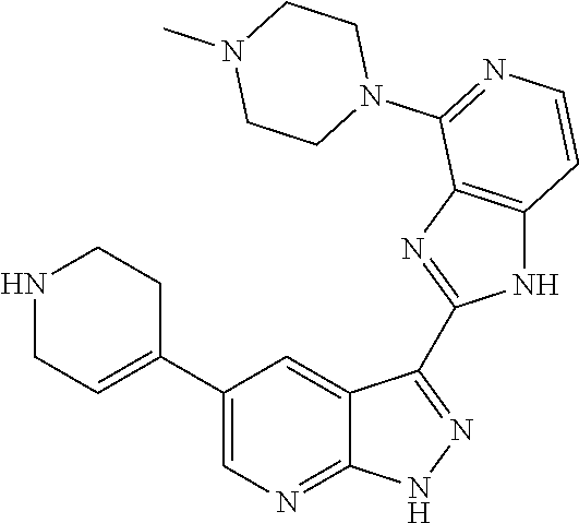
N1CC=C(C2=CN=C3C(=C2)C(C2=NC4=C(N2)C=CN=C4N2CCN(C)CC2)=N[N H]3)CC1
